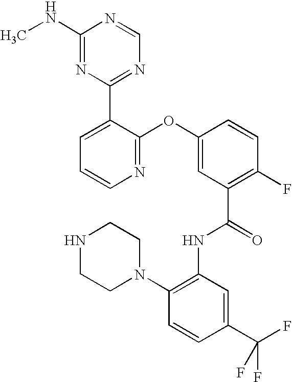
N1=C(OC2=CC(C(=O)NC3=C(N4CCNCC4)C=CC(C(F)(F)F)=C3)=C(F)C=C2)C(C2=NC=NC(NC)=N2)=CC=C1
